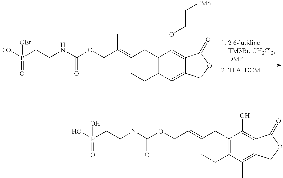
[EtO]P(CCNC(OCC(=CCC1=C(CC)C(C)=C2C(=C1OCC[TMS])C(=O)OC2)C)=O)([OEt])=O.OP(CCNC(OCC(=CCC1=C(CC)C(C)=C2C(=C1O)C(=O)OC2)C)=O)(O)=O
